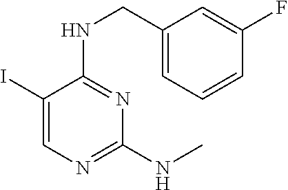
C1(I)=CN=C(NC)N=C1NCC1=CC=CC(F)=C1
